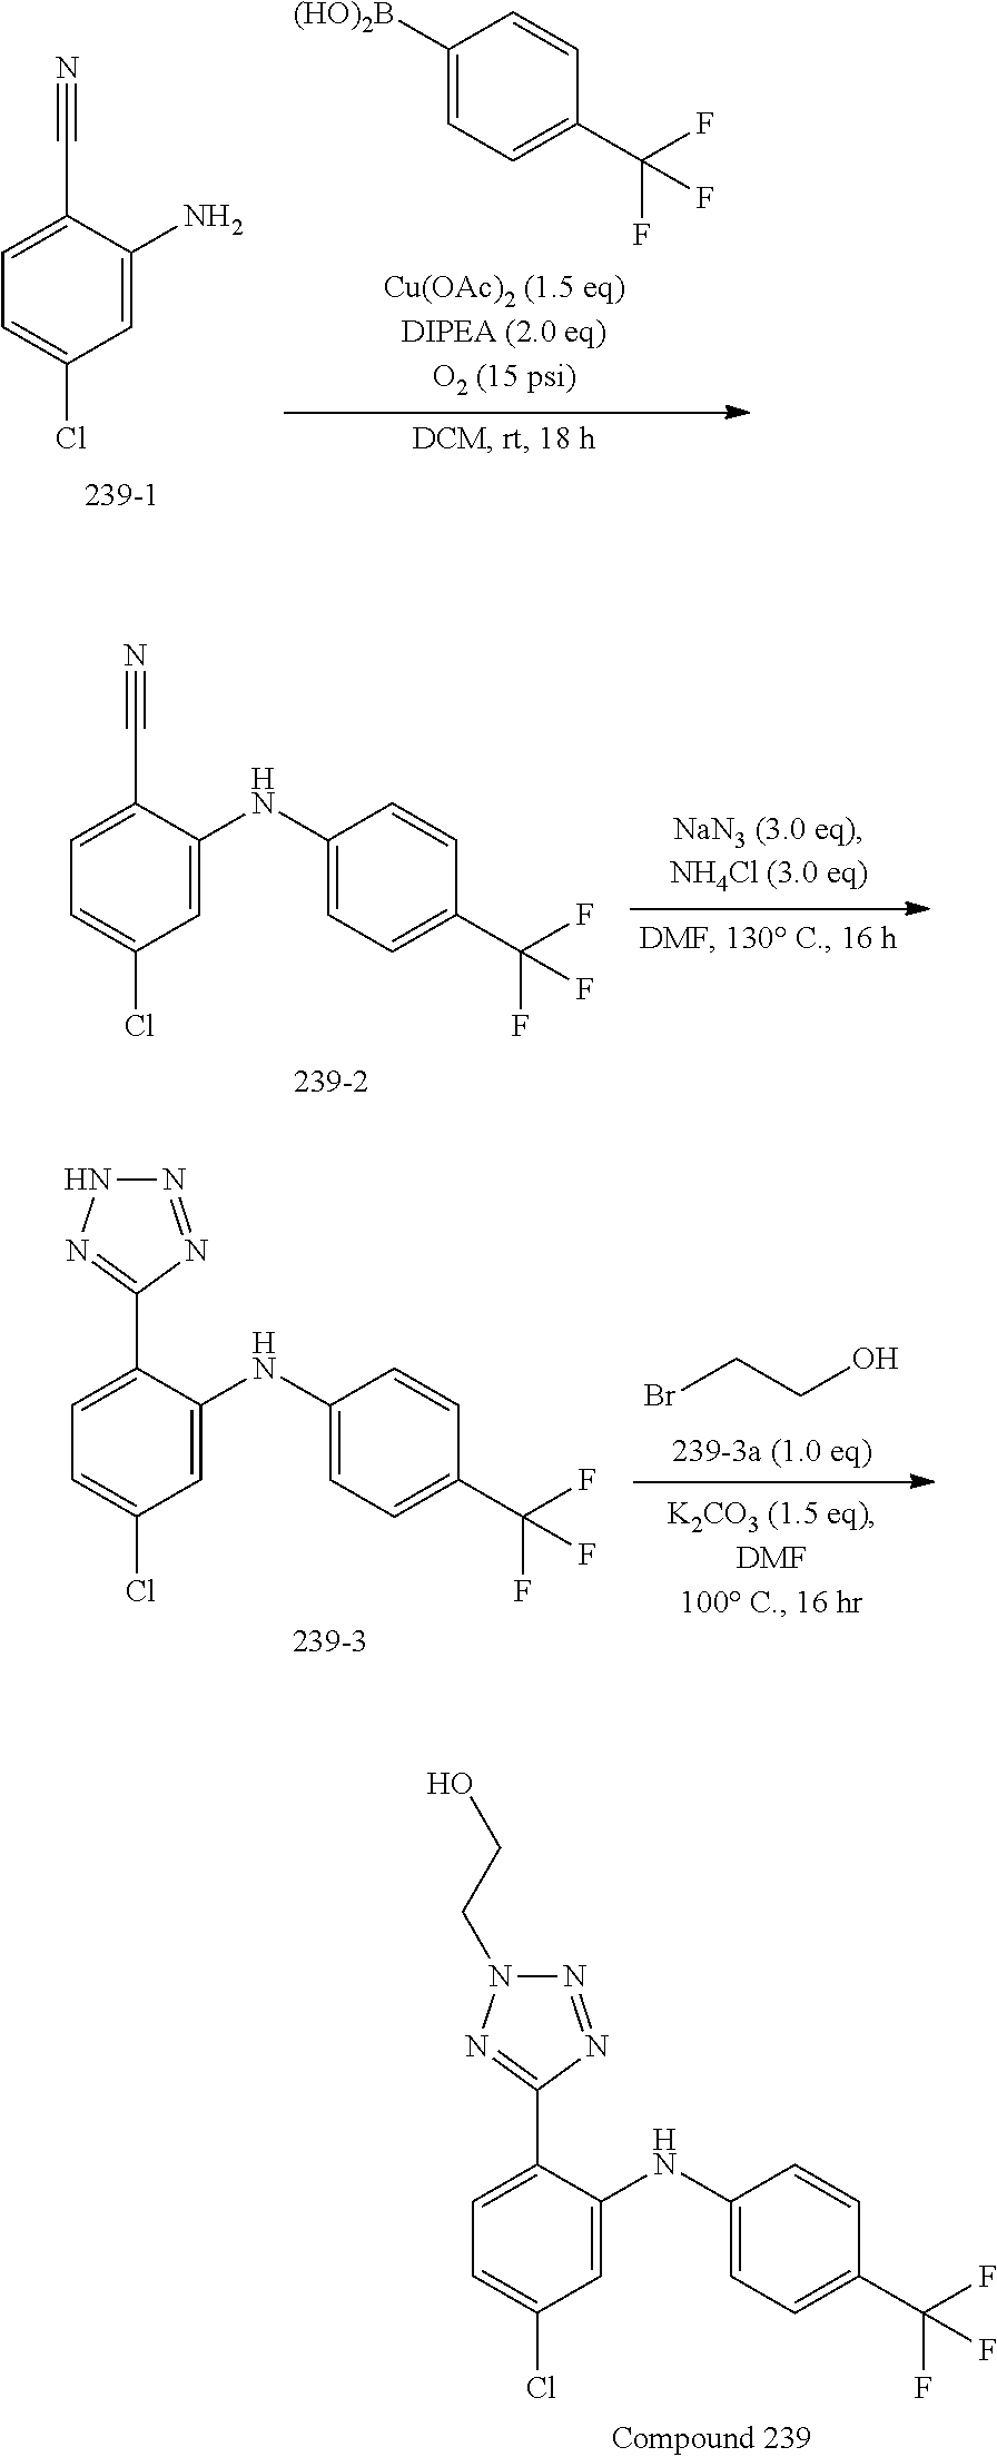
C1([(HO)2B])=CC=C(C(F)(F)F)C=C1.C1=C(C#N)C(N)=CC(Cl)=C1.C1=C(C#N)C(NC2=CC=C(C(F)(F)F)C=C2)=CC(Cl)=C1.BrCCO.N1=NC(C2=CC=C(Cl)C=C2NC2=CC=C(C(F)(F)F)C=C2)=NN1.N1=NC(C2=CC=C(Cl)C=C2NC2=CC=C(C(F)(F)F)C=C2)=NN1CCO
